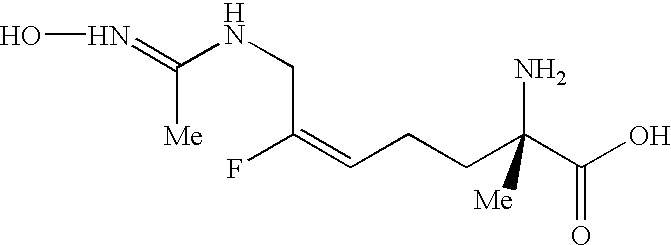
N(CC(=CCCC(C(O)=O)(N)[Me])F)C(=NO)[Me]
